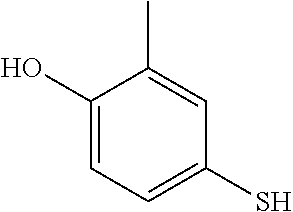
C1(O)=CC=C(S)C=C1C
